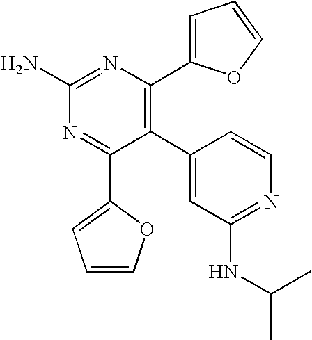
C1(C2=C(C3=CC=CO3)N=C(N)N=C2C2=CC=CO2)=CC(NC(C)C)=NC=C1
